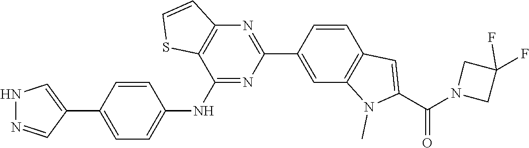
N1N=CC(C2=CC=C(NC3=NC(C4=CC5=C(C=C4)C=C(C(N4CC(F)(F)C4)=O)N5C)=NC4=C3SC=C4)C=C2)=C1
